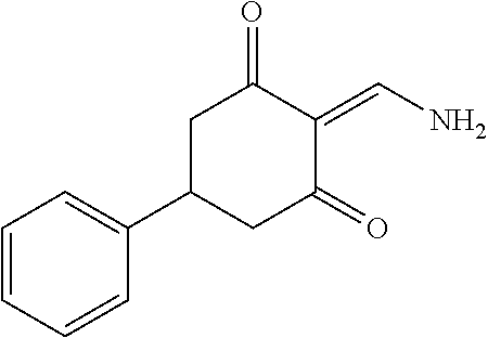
C1C(C2=CC=CC=C2)CC(=O)C(=CN)C1=O
